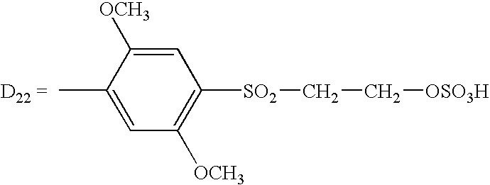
C1=C(C)C([OCH3])=CC([SO2]CC[OSO3H])=C1[OCH3]
